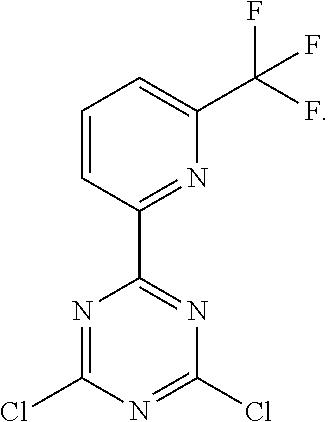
C1(Cl)=NC(C2=NC(C(F)(F)F)=CC=C2)=NC(Cl)=N1
